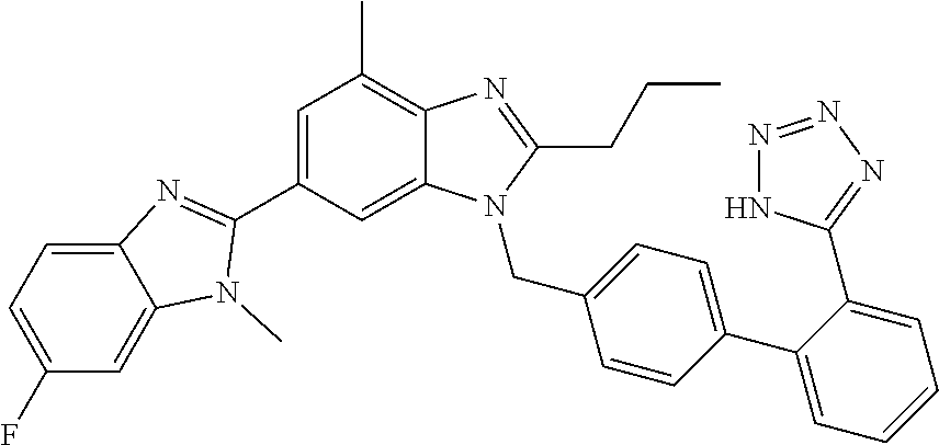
N1=NN=C(C2=CC=CC=C2C2=CC=C(CN3C4=CC(C5=NC6=CC=C(F)C=C6N5C)=CC(C)=C4N=C3CCC)C=C2)N1
